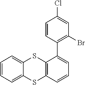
C12=CC=CC=C1SC1=C(S2)C(C2=C(Br)C=C(Cl)C=C2)=CC=C1
